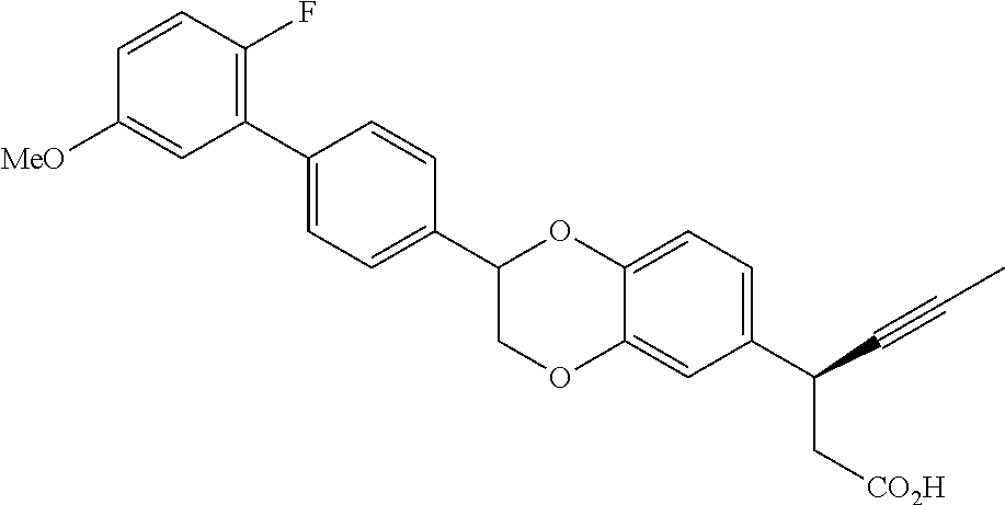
C1=CC(F)=C(C2=CC=C(C3COC4=CC(C(C[CO2H])C#CC)=CC=C4O3)C=C2)C=C1[MeO]
